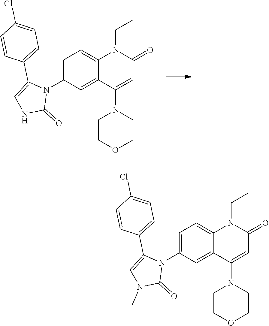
N1(C2=CC=C3C(=C2)C(N2CCOCC2)=CC(=O)N3CC)C(C2=CC=C(Cl)C=C2)=CNC1=O.N1(C2=CC=C3C(=C2)C(N2CCOCC2)=CC(=O)N3CC)C(C2=CC=C(Cl)C=C2)=CN(C)C1=O
